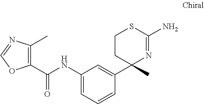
C1(C)=C(C(NC2=CC=CC(C3(C)N=C(N)SCC3)=C2)=O)OC=N1
